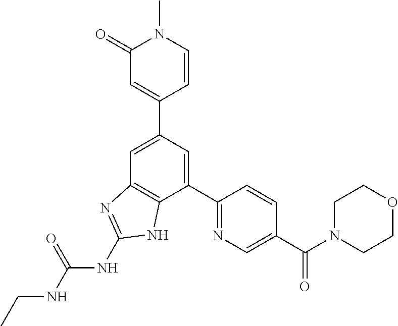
C1=C(C2=CC(=O)N(C)C=C2)C=C(C2=NC=C(C(N3CCOCC3)=O)C=C2)C2=C1N=C(NC(NCC)=O)N2
